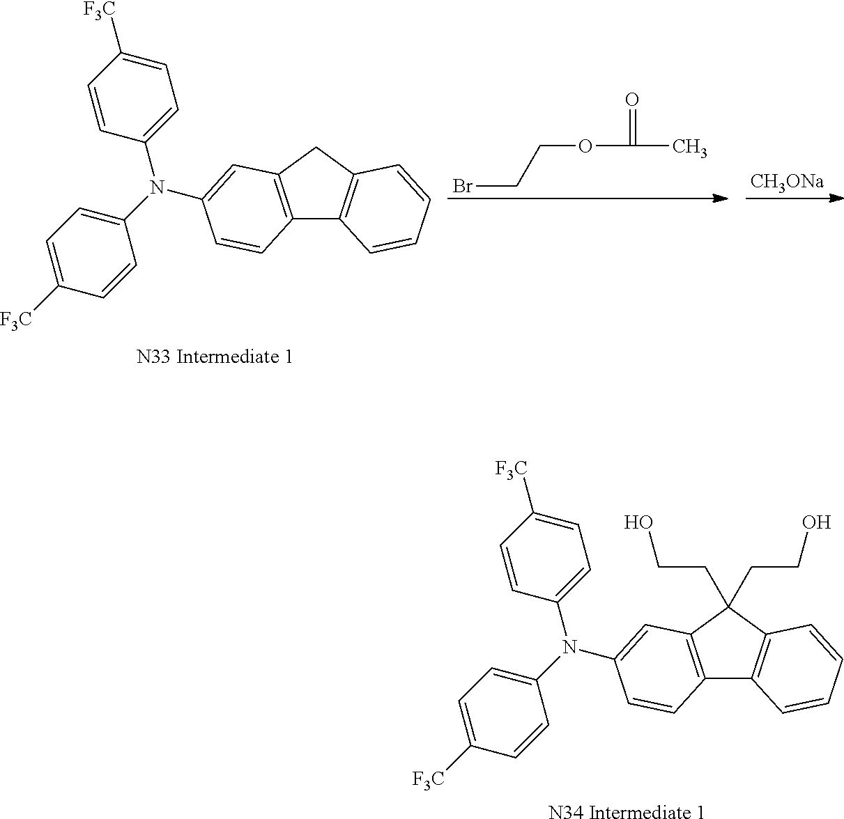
C1([F3C])=CC=C(N(C2=CC=C([F3C])C=C2)C2=CC3=C(C4=C(C3(CCO)CCO)C=CC=C4)C=C2)C=C1.[N34 Intermediate 1].BrCCOC(C)=O.[CH3ONa].C1([F3C])=CC=C(N(C2=CC=C([F3C])C=C2)C2=CC3=C(C4=C(C3)C=CC=C4)C=C2)C=C1
